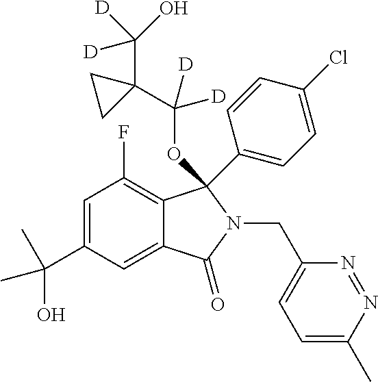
C1=C(C(C)(O)C)C=C2C(=C1F)C(C1=CC=C(Cl)C=C1)(OC([D])([D])C1(C([D])([D])O)CC1)N(CC1=CC=C(C)N=N1)C2=O
